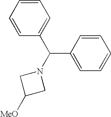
C1=CC=CC(C(C2=CC=CC=C2)N2CC([MeO])C2)=C1
